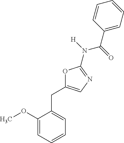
C1(OC)=CC=CC=C1CC1=CN=C(N(C(C2=CC=CC=C2)=O)[H])O1
